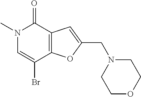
N1(C)C=C(Br)C2=C(C1=O)C=C(CN1CCOCC1)O2
